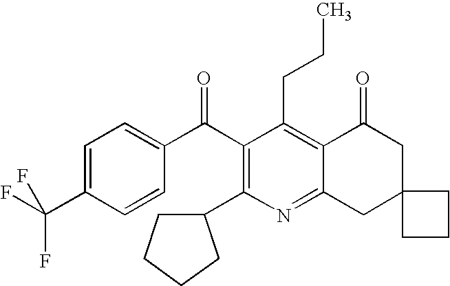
C(C1=C2C(=NC(C3CCCC3)=C1C(C1=CC=C(C(F)(F)F)C=C1)=O)CC1(CC2=O)CCC1)CC
